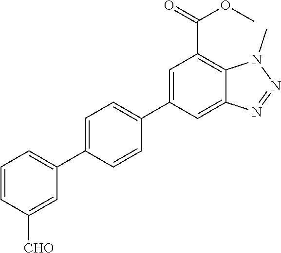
C1(C2=CC=C(C3=CC(C(=O)OC)=C4C(=C3)N=NN4C)C=C2)=CC=CC([CHO])=C1
